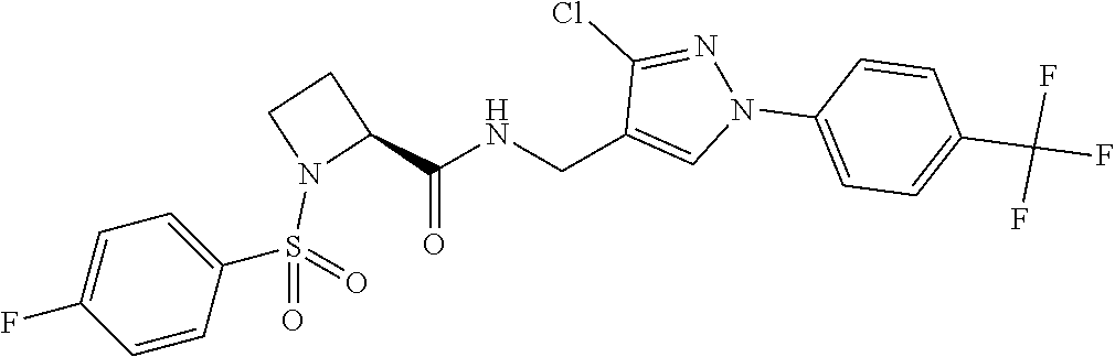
N1(S(=O)(=O)C2=CC=C(F)C=C2)C(C(NCC2=CN(C3=CC=C(C(F)(F)F)C=C3)N=C2Cl)=O)CC1
